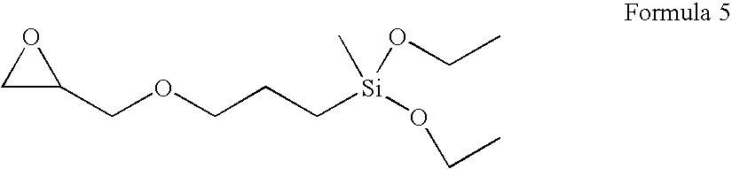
C1C(COCCC[Si](OCC)(C)OCC)O1
